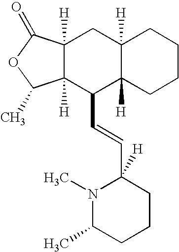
C12([H])C([H])(C(C=CC3([H])N(C)C(C)CCC3)C3([H])C([H])(C1)CCCC3)C(C)OC2=O
